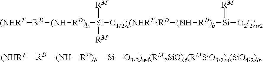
[(NHRT][RD][(NH][RD)b][Si]([O1/2)i(NHRT][RD][(NH][RD)b][Si]([O2/2)w2])[RM])([RM])[RM].[(NHRT][RD][(NH][RD)b][Si][O3/2)w4(RM2SiO)d(RMSiO3/2)e(SiO4/2)h]
